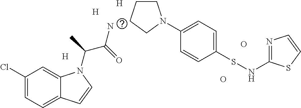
[H].[H].C1(Cl)=CC=C2C(=C1)N(C(C)C(N)=O)C=C2.[H].O.O.C1CCCN1C1=CC=C(SNC2=NC=CS2)C=C1
